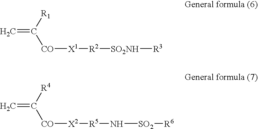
C=C([R1])[CO][X1][R2][SO2NH][R3].C=C([R4])[CO][X2][R5]N[SO2][R6]
